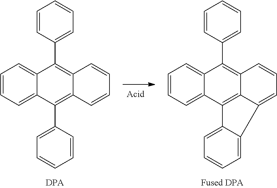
C1=CC=C2C(=C1)C(C1=CC=CC=C1)=C1C(=C2C2=CC=CC=C2)C=CC=C1.C1=CC=C2C(=C1)C(C1=CC=CC=C1)=C1C3=C2C2=CC=CC=C2C3=CC=C1
